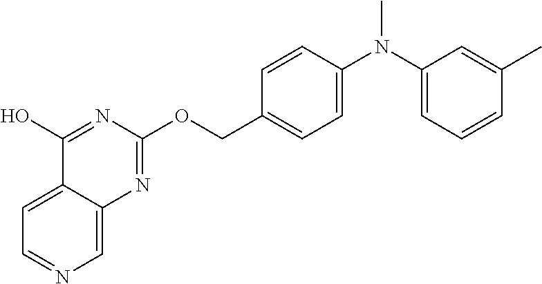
C1=C2C(=CN=C1)N=C(OCC1=CC=C(N(C3=CC=CC(C)=C3)C)C=C1)N=C2O
